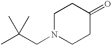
CC(CN1CCC(=O)CC1)(C)C
